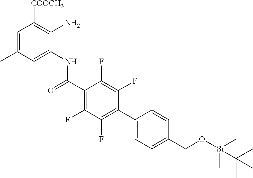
C1=C(C)C=C(NC(C2=C(F)C(F)=C(C3=CC=C(CO[Si](C)(C)C(C)(C)C)C=C3)C(F)=C2F)=O)C(N)=C1[COOCH3]
